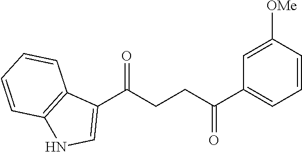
C1(C(CCC(C2=CC=CC([OMe])=C2)=O)=O)=CNC2=C1C=CC=C2
